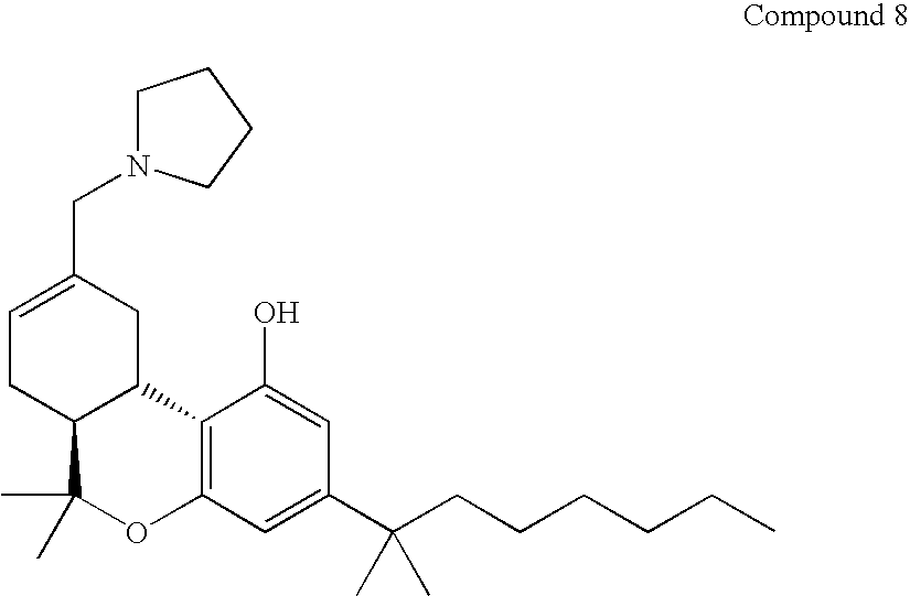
C1=C(CN2CCCC2)CC2C(C1)C(C)(C)OC1=C2C(O)=CC(C(CCCCCC)(C)C)=C1
